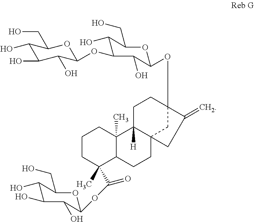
C1(O)C(O)C(O)C(OC2C(O)C(CO)OC(OC34CC5(CCC6C(C)(C(OC7C(O)C(O)C(O)C(CO)O7)=O)CCCC6(C)C5([H])CC3)CC4=C)C2O)OC1CO
